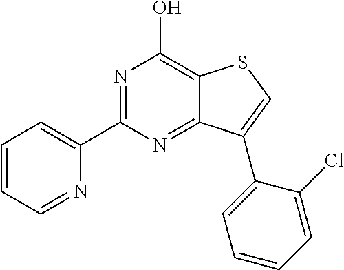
C1(C2=NC(O)=C3C(=N2)C(C2=CC=CC=C2Cl)=CS3)=CC=CC=N1
